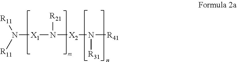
N([X1]N([R21])[X2]N([R41])[R31])([R11])[R11]
